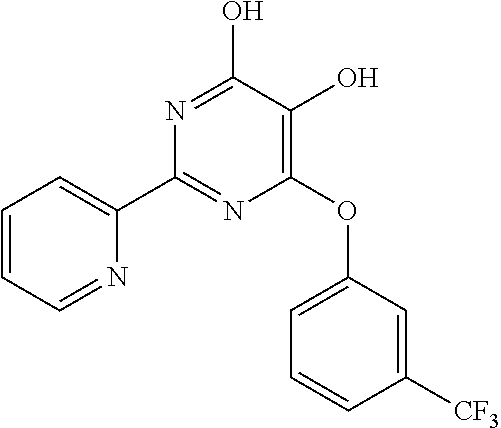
C1(C2=NC(OC3=CC=CC([CF3])=C3)=C(O)C(O)=N2)=CC=CC=N1
